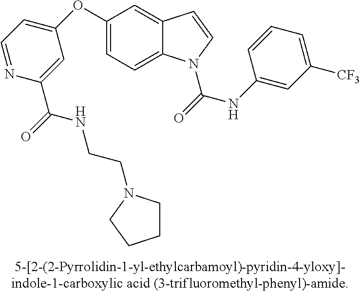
C1(OC2=CC=NC(C(NCCN3CCCC3)=O)=C2)=CC=C2C(=C1)C=CN2C(=O)NC1=CC([CF3])=CC=C1
